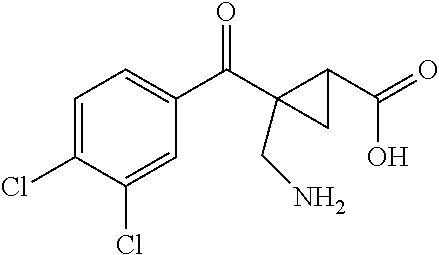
C1=C(Cl)C(Cl)=CC(C(C2(CN)C(C(O)=O)C2)=O)=C1
